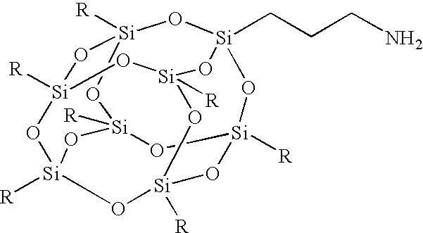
[Si]12([R])O[Si]3([R])O[Si]4([R])O[Si]5(CCCN)O[Si]([R])(O[Si]([R])(O1)O[Si]([R])(O3)O5)O[Si]([R])(O4)O2
